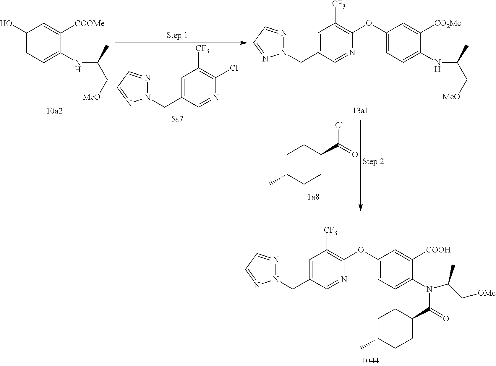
C1C(C)CCC(C(Cl)=O)C1.C1=C(CN2N=CC=N2)C=NC(OC2=CC=C(NC(C)C[MeO])C([CO2Me])=C2)=C1[CF3].C1=C(CN2N=CC=N2)C=NC(Cl)=C1[CF3].OC1=CC=C(NC(C)C[MeO])C([COOMe])=C1.C1=C(CN2N=CC=N2)C=NC(OC2=CC=C(N(C(=O)C3CCC(C)CC3)C(C)C[OMe])C([COOH])=C2)=C1[CF3]
